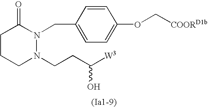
C1CCN(CCC([W3])O)N(CC2=CC=C(OC[COORD1b])C=C2)C1=O
